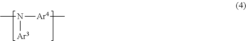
CN([Ar3])[Ar4]C
